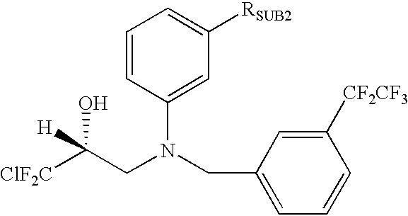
C(CN(C1=CC([RSUB2])=CC=C1)CC1=CC=CC([CF2CF3])=C1)([H])(O)[ClF2C]
